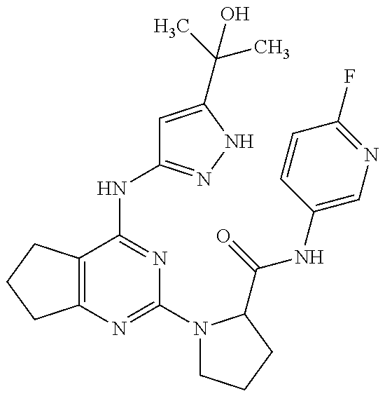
C12=C(C(NC3=NNC(C(C)(C)O)=C3)=NC(N3CCCC3C(=O)NC3=CN=C(F)C=C3)=N1)CCC2
